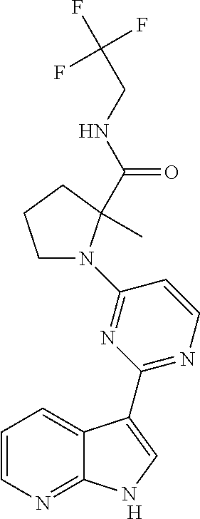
[H].C1=CN=C2C(=C1)C(C1=NC=CC(N3CCCC3(C(NCC(F)(F)F)=O)C)=N1)=CN2
